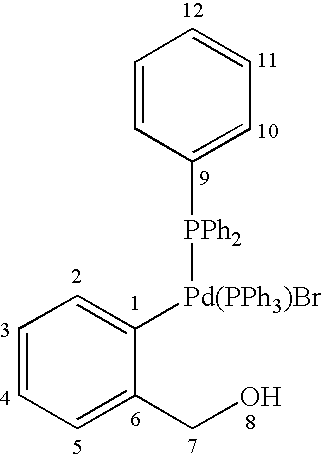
C1=CC([PPh2][Pd(PPh3)Br]C2=CC=CC=C2CO)=CC=C1
